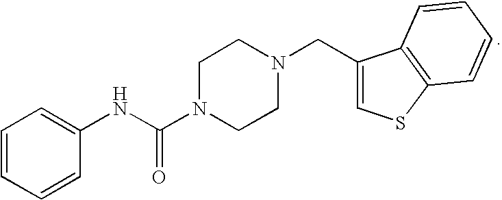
C1=CC=CC(NC(N2CCN(CC3=CSC4=C3C=CC=C4)CC2)=O)=C1
